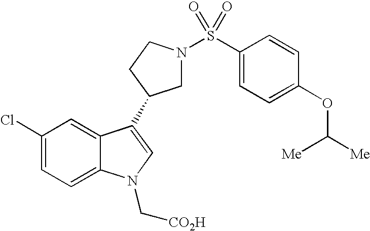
C1=C(Cl)C=C2C(=C1)N(C[CO2H])C=C2C1CN(S(C2=CC=C(OC([Me])[Me])C=C2)(=O)=O)CC1
